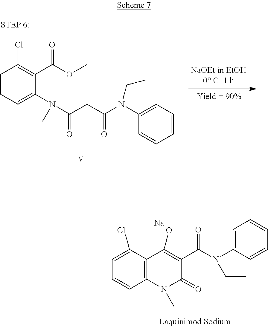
[V].N(C(CC(N(C1=CC=CC=C1)CC)=O)=O)(C1=CC=CC(Cl)=C1C(OC)=O)C.C1(Cl)=CC=CC2=C1C(O)=C(C(N(C1=CC=CC=C1)CC)=O)C(=O)N2C.[Na]
